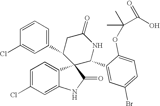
C1=C(Cl)C=C2C(=C1)C1(C(=O)N2)C(C2=CC=CC(Cl)=C2)CC(=O)NC1C1=CC(Br)=CC=C1OC(C)(C)C(O)=O
